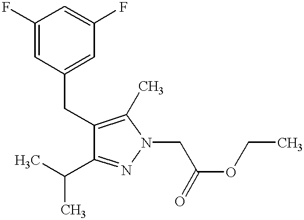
C1(F)=CC(CC2=C(C)N(CC(OCC)=O)N=C2C(C)C)=CC(F)=C1
